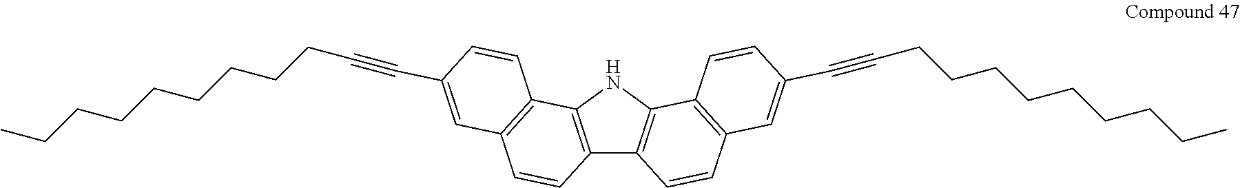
C12=C(NC3=C1C=CC1=C3C=CC(C#CCCCCCCCCC)=C1)C1=C(C=C2)C=C(C#CCCCCCCCCC)C=C1
